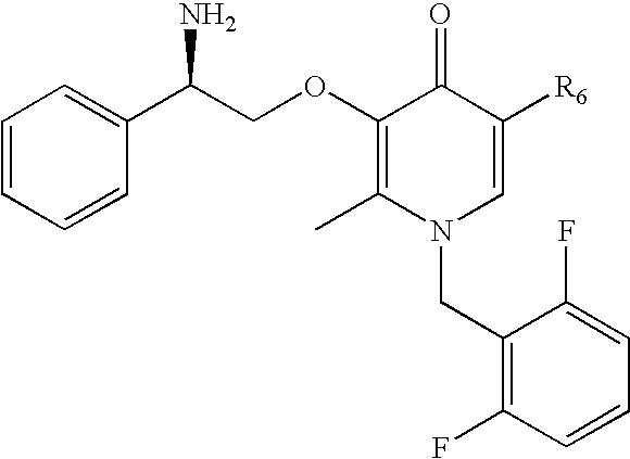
C1=CC=CC(C(COC2=C(C)N(CC3=C(F)C=CC=C3F)C=C([R6])C2=O)N)=C1
